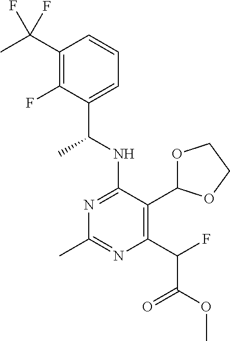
N1=C(NC(C)C2=CC=CC(C(F)(F)C)=C2F)C(C2OCCO2)=C(C(C(=O)OC)F)N=C1C
